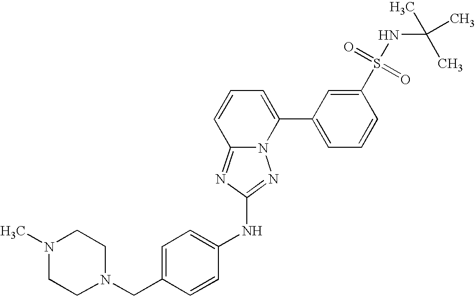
N1(C)CCN(CC2=CC=C(NC3=NN4C(=N3)C=CC=C4C3=CC=CC(S(=O)(=O)NC(C)(C)C)=C3)C=C2)CC1
